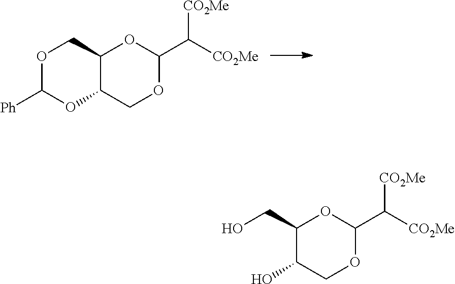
O1C([Ph])OC2C(C1)OC(C([CO2Me])[CO2Me])OC2.OCC1C(O)COC(C([CO2Me])[CO2Me])O1
